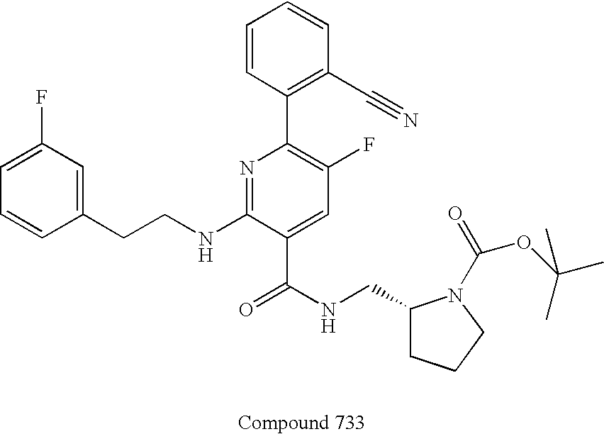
C1=CC(CCNC2=NC(C3=C(C#N)C=CC=C3)=C(F)C=C2C(NCC2CCCN2C(=O)OC(C)(C)C)=O)=CC(F)=C1
